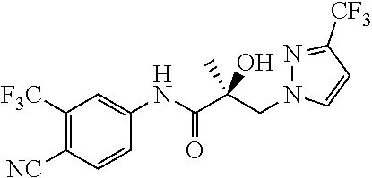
N1(CC(C(NC2=CC([F3C])=C([NC])C=C2)=O)(O)C)C=CC([CF3])=N1
